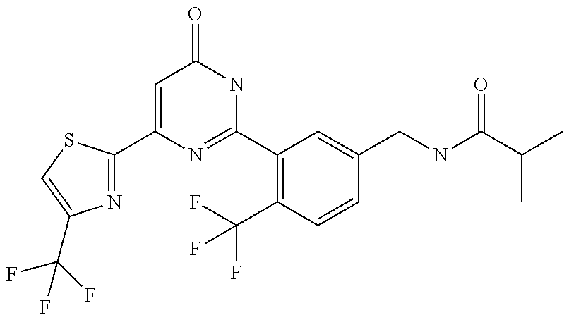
C1(C2=NC(C(F)(F)F)=CS2)=CC(=O)NC(C2=C(C(F)(F)F)C=CC(CNC(C(C)C)=O)=C2)=N1
